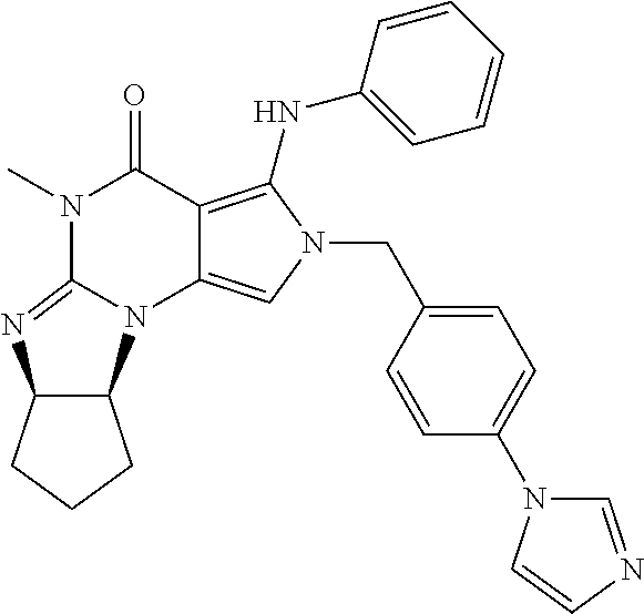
N1(C)C2=NC3C(N2C2=CN(CC4=CC=C(N5C=NC=C5)C=C4)C(NC4=CC=CC=C4)=C2C1=O)CCC3
